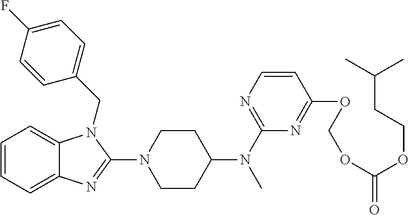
C1=CC=C2C(=C1)N(CC1=CC=C(F)C=C1)C(N1CCC(N(C)C3=NC=CC(OCOC(=O)OCCC(C)C)=N3)CC1)=N2
